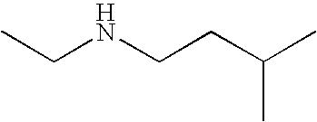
CCNCCC(C)C
